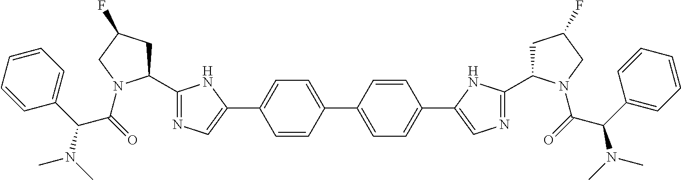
C1=CC(C2=CC=C(C3=CN=C(C4CC(F)CN4C(C(N(C)C)C4=CC=CC=C4)=O)N3)C=C2)=CC=C1C1=CN=C(C2CC(F)CN2C(C(C2=CC=CC=C2)N(C)C)=O)N1
